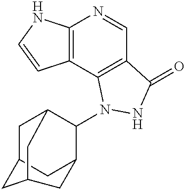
C12=C(C3=C(C=N1)C(=O)NN3C1C3CC4CC1CC(C4)C3)C=CN2
